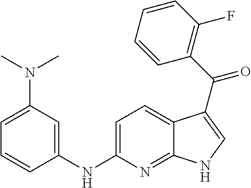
C1=C(NC2=CC(N(C)C)=CC=C2)N=C2C(=C1)C(C(C1=C(F)C=CC=C1)=O)=CN2
